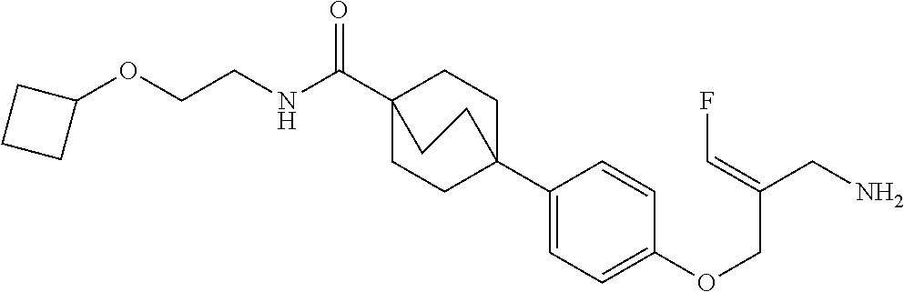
N(C(C12CCC(C3=CC=C(OCC(CN)=CF)C=C3)(CC1)CC2)=O)CCOC1CCC1
